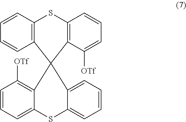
C1=CC2=C(C=C1)C1(C3=C([OTf])C=CC=C3SC3=CC=CC=C31)C1=C(S2)C=CC=C1[OTf]
